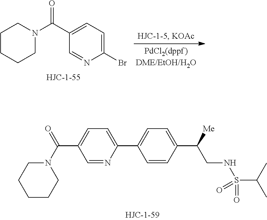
C1=C(C2=CC=C(C([Me])CNS(=O)(C(C)C)=O)C=C2)N=CC(C(=O)N2CCCCC2)=C1.C1CCCN(C(C2=CC=C(Br)N=C2)=O)C1
